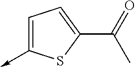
C1=C(->C)SC(C(=O)C)=C1
